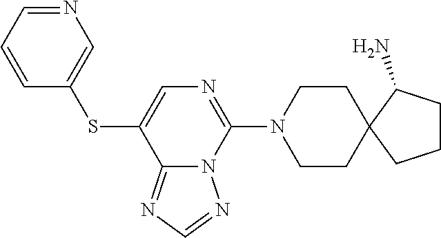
C1CN(C2=NC=C(SC3=CN=CC=C3)C3=NC=NN23)CCC12CCCC2N
